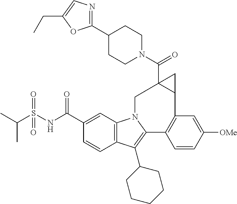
C12=C(C=C(C(NS(C(C)C)(=O)=O)=O)C=C1)N1C(=C2C2CCCCC2)C2=C(C=C([OMe])C=C2)C2CC2(C(=O)N2CCC(C3=NC=C(CC)O3)CC2)C1
